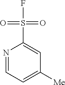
N1=CC=C([Me])C=C1S(=O)(=O)F
